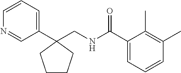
C1(C(NCC2(C3=CC=CN=C3)CCCC2)=O)=CC=CC(C)=C1C
